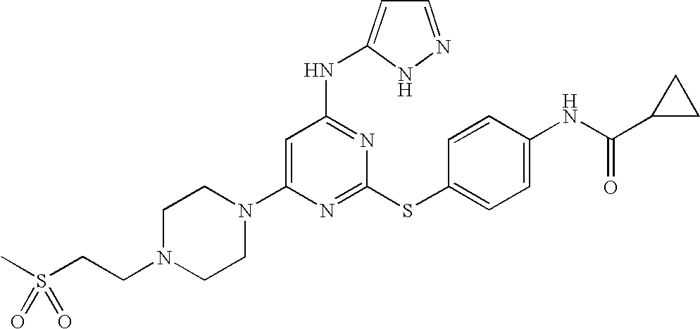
C1N(CCS(C)(=O)=O)CCN(C2=CC(NC3=CC=NN3)=NC(SC3=CC=C(NC(=O)C4CC4)C=C3)=N2)C1
